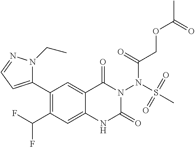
C1(C2=CC=NN2CC)=C(C(F)F)C=C2C(=C1)C(=O)N(N(C(=O)COC(C)=O)S(C)(=O)=O)C(=O)N2
